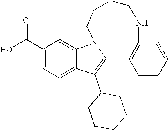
C1(C(O)=O)=CC=C2C(=C1)N1CCCCNC3=C(C1=C2C1CCCCC1)C=CC=C3
